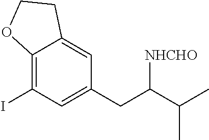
C12=C(I)C=C(CC(C(C)C)[NHCHO])C=C1CCO2
